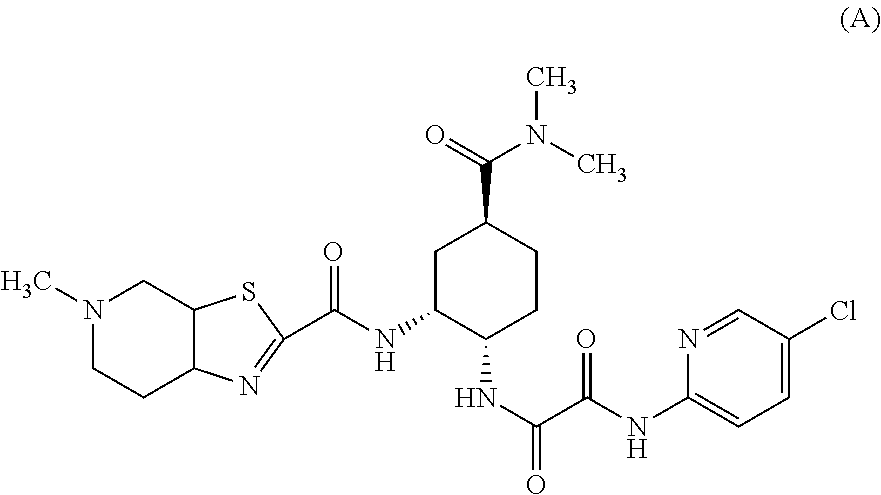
N1(C)CCC2C(C1)SC(C(NC1CC(C(=O)N(C)C)CCC1NC(=O)C(NC1=CC=C(Cl)C=N1)=O)=O)=N2
